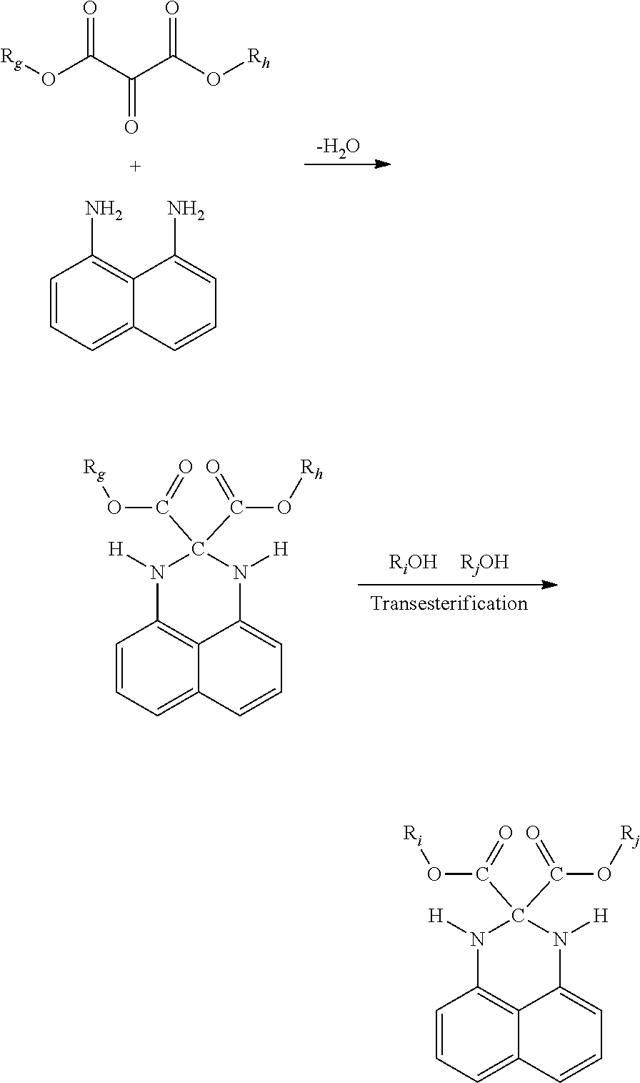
[Rg]OC(C(C(O[Rh])=O)=O)=O.C1=CC=C2C(=C1N)C(N)=CC=C2.[-H2O].C1=CC=C2C3=C1N([H])C(C(O[Rg])=O)(C(O[Rh])=O)N([H])C3=CC=C2.C1=CC=C2C3=C1N([H])C(C(O[Ri])=O)(C(O[Rj])=O)N([H])C3=CC=C2
